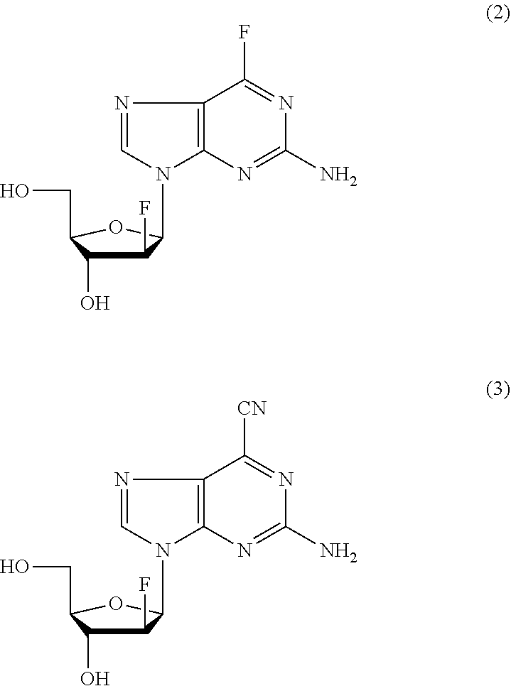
C1(F)C(O)C(CO)OC1N1C=NC2=C1N=C(N)N=C2F.C1(F)C(O)C(CO)OC1N1C=NC2=C1N=C(N)N=C2[CN]
